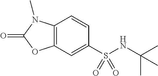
C1=CC2=C(C=C1S(NC(C)(C)C)(=O)=O)OC(=O)N2C
